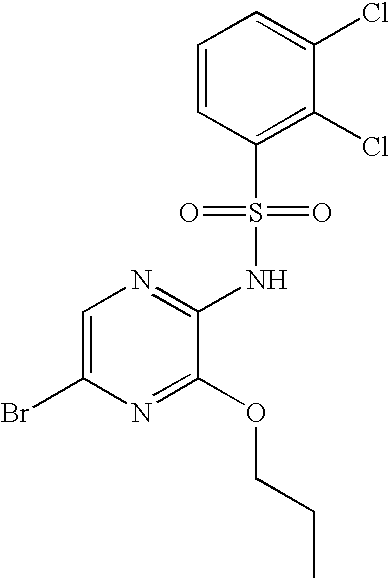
C1=C(Br)N=C(OCCC)C(NS(C2=C(Cl)C(Cl)=CC=C2)(=O)=O)=N1
